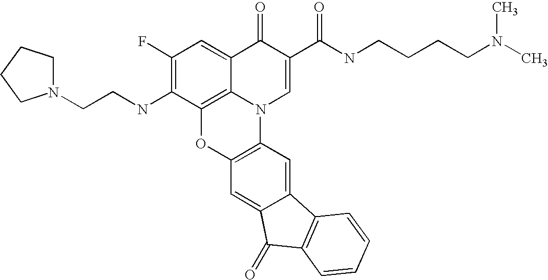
C1(F)=C(NCCN2CCCC2)C2=C3C(=C1)C(=O)C(C(=O)NCCCCN(C)C)=CN3C1=C(O2)C=C2C(=C1)C1=C(C2=O)C=CC=C1
